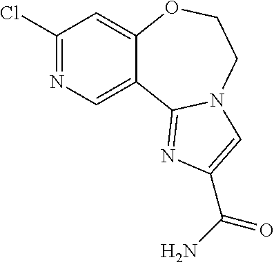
C1(Cl)=NC=C2C(=C1)OCCN1C2=NC(C(N)=O)=C1
